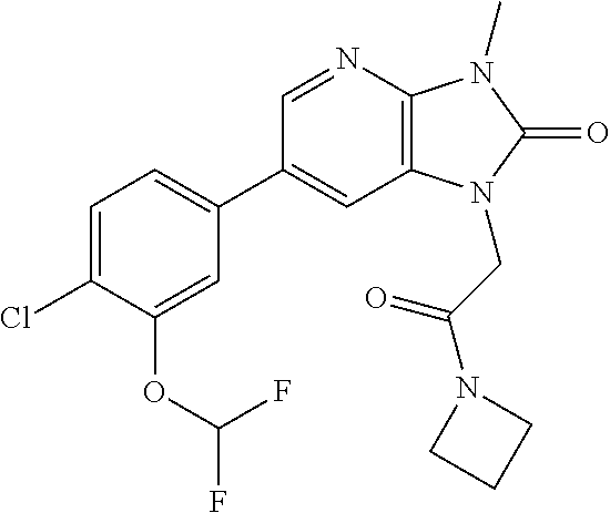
C1(C2=CC=C(Cl)C(OC(F)F)=C2)=CC2=C(N=C1)N(C)C(=O)N2CC(N1CCC1)=O
